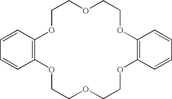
C12=C(C=CC=C1)OCCOCCOC1=C(C=CC=C1)OCCOCCO2
